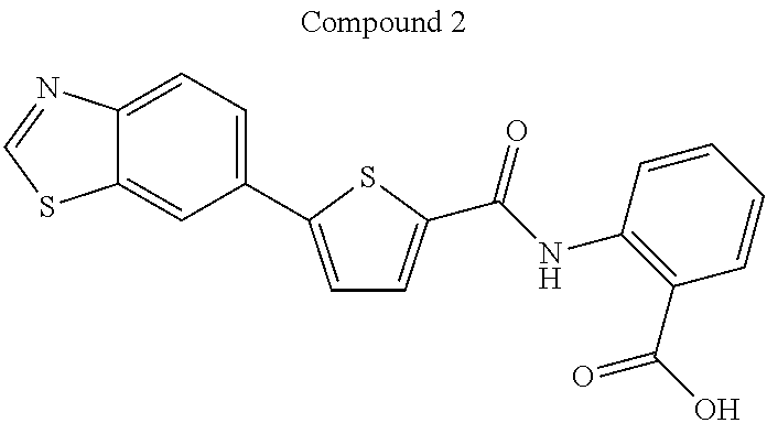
C1=C(C2=CC=C3C(=C2)SC=N3)SC(C(=O)NC2=C(C(=O)O)C=CC=C2)=C1
